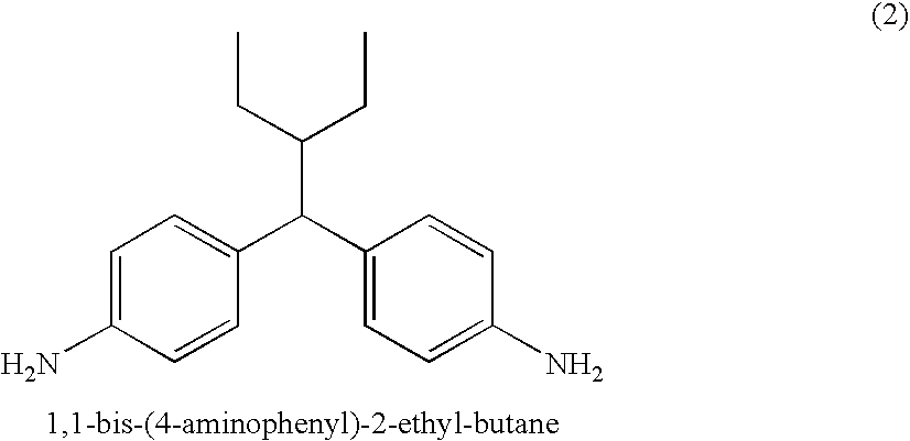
C1=C(N)C=CC(C(C2=CC=C(N)C=C2)C(CC)CC)=C1
